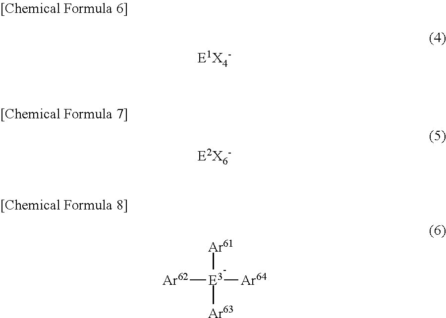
[Ar62][E3]([Ar61])([Ar63])[Ar64]
